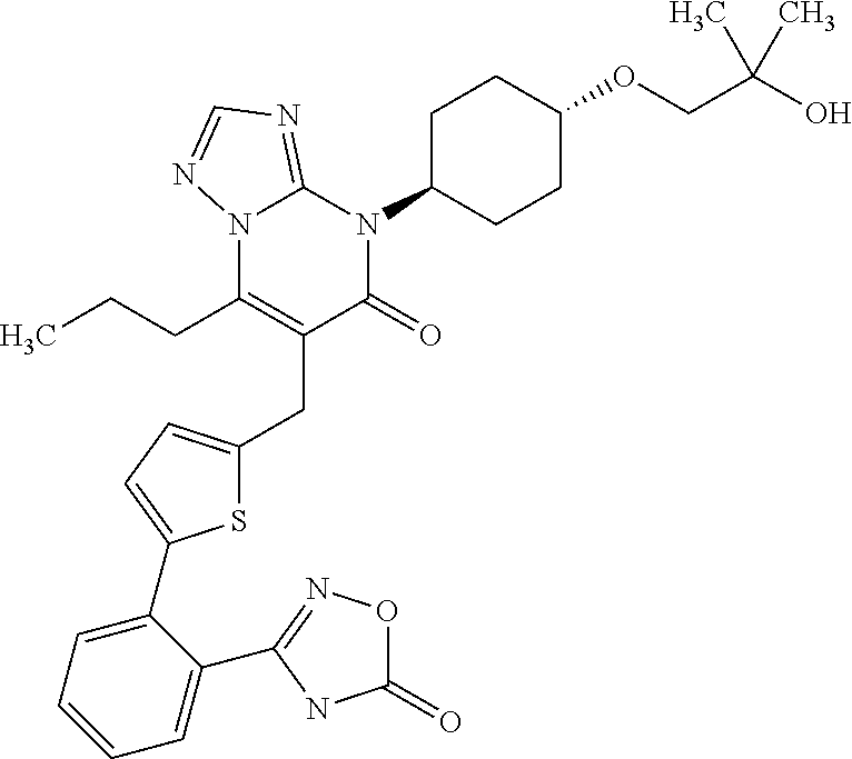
C(C1=C(CCC)N2C(=NC=N2)N(C2CCC(OCC(O)(C)C)CC2)C1=O)C1=CC=C(C2=CC=CC=C2C2=NOC(=O)N2)S1
